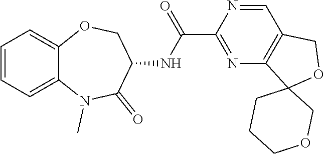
C1=CC=C2C(=C1)OCC(NC(C1=NC3=C(C=N1)COC31CCCOC1)=O)C(=O)N2C
